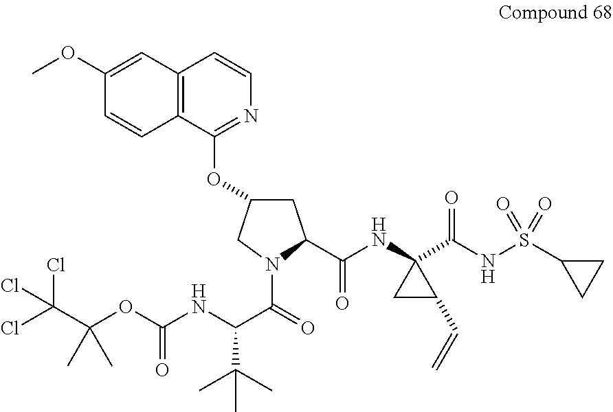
C1C(OC2=NC=CC3=C2C=CC(OC)=C3)CN(C(=O)C(NC(=O)OC(C)(C)C(Cl)(Cl)Cl)C(C)(C)C)C1C(NC1(C(NS(C2CC2)(=O)=O)=O)CC1C=C)=O
